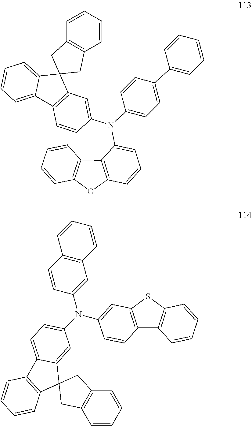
C12(CC3=C(C1)C=CC=C3)C1=CC=CC=C1C1=C2C=C(N(C2=CC=C(C3=CC=CC=C3)C=C2)C2=CC=CC3=C2C2=C(O3)C=CC=C2)C=C1.C12(CC3=C(C1)C=CC=C3)C1=CC(N(C3=CC4=C(C=C3)C=CC=C4)C3=CC4=C(C5=C(S4)C=CC=C5)C=C3)=CC=C1C1=C2C=CC=C1
